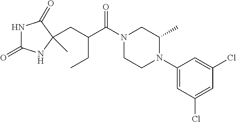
N1C(=O)NC(C)(CC(C(N2CCN(C3=CC(Cl)=CC(Cl)=C3)C(C)C2)=O)CC)C1=O
